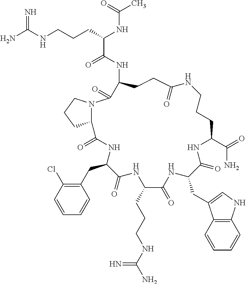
NC(NCCCC(NC(C)=O)C(=O)NC1CCC(=O)NCCCC(C(=O)N)NC(=O)C(CC2=CNC3=C2C=CC=C3)NC(=O)C(CCCNC(N)=N)NC(=O)C(CC2=C(Cl)C=CC=C2)NC(=O)C2N(CCC2)C1=O)=N
